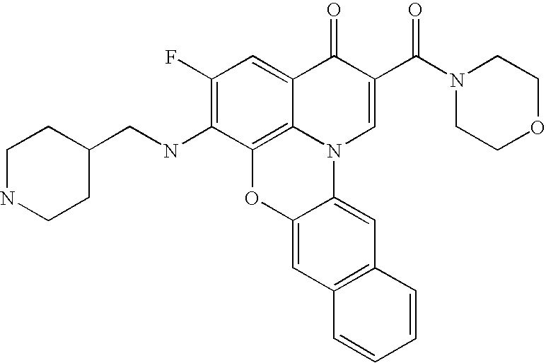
C1(F)=C(NCC2CCNCC2)C2=C3C(=C1)C(=O)C(C(N1CCOCC1)=O)=CN3C1=CC3=C(C=C1O2)C=CC=C3
